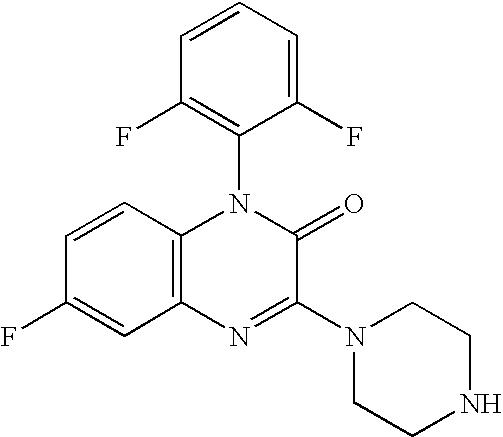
C1=CC2=C(C=C1F)N=C(N1CCNCC1)C(=O)N2C1=C(F)C=CC=C1F
